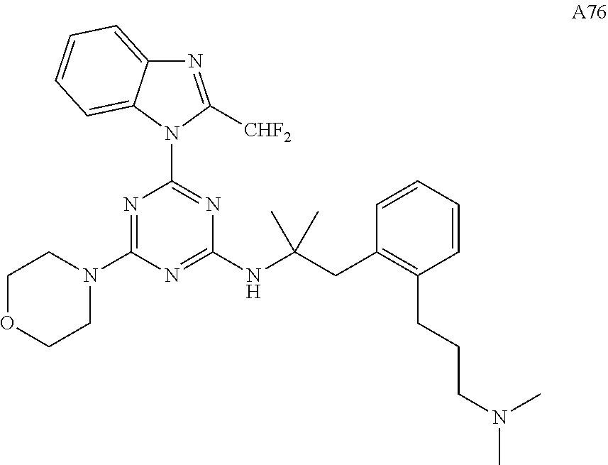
N1=C([CHF2])N(C2=NC(NC(CC3=C(CCCN(C)C)C=CC=C3)(C)C)=NC(N3CCOCC3)=N2)C2=CC=CC=C12
